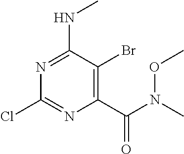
C1(C(=O)N(C)OC)=C(Br)C(NC)=NC(Cl)=N1
